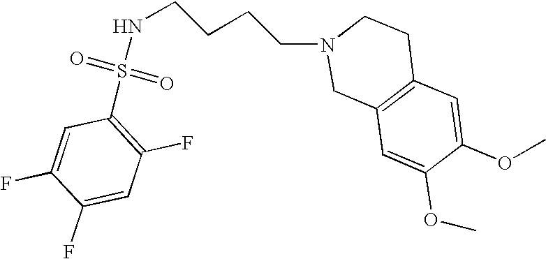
N(S(C1=C(F)C=C(F)C(F)=C1)(=O)=O)CCCCN1CC2=C(CC1)C=C(OC)C(OC)=C2
